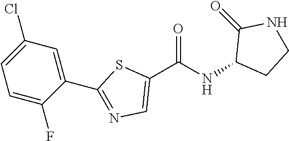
C1(C(NC2CCNC2=O)=O)=CN=C(C2=CC(Cl)=CC=C2F)S1
